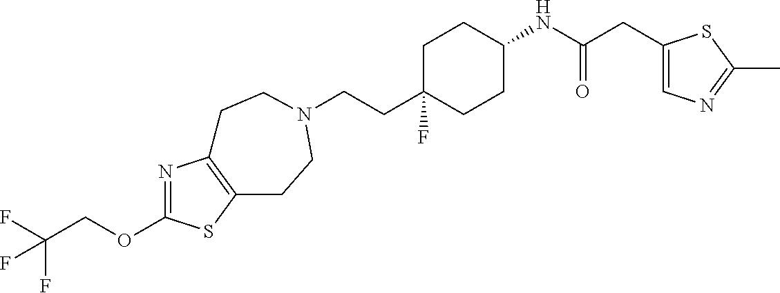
C(CC1(F)CCC(NC(CC2=CN=C(C)S2)=O)CC1)N1CCC2=C(N=C(OCC(F)(F)F)S2)CC1
